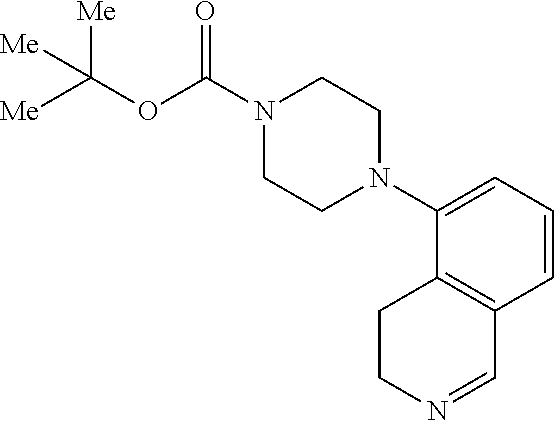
C1(N2CCN(C(OC([Me])([Me])[Me])=O)CC2)=CC=CC2=C1CCN=C2
